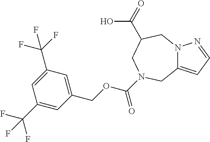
C12=CC=NN1CC(C(=O)O)CN(C(OCC1=CC(C(F)(F)F)=CC(C(F)(F)F)=C1)=O)C2
